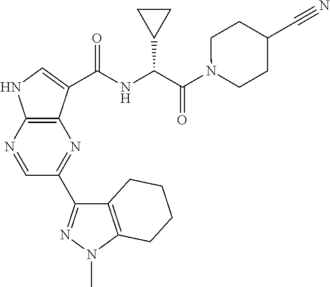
C1(C2=NN(C)C3=C2CCCC3)=NC2=C(NC=C2C(NC(C(N2CCC(C#N)CC2)=O)C2CC2)=O)N=C1
